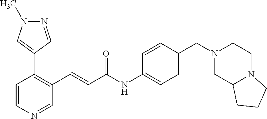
C1=CN=CC(C=CC(=O)NC2=CC=C(CN3CC4N(CC3)CCC4)C=C2)=C1C1=CN(C)N=C1
